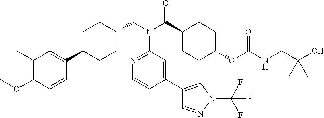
C1(C)=C(OC)C=CC(C2CCC(CN(C3=NC=CC(C4=CN(C(F)(F)F)N=C4)=C3)C(=O)C3CCC(OC(=O)NCC(O)(C)C)CC3)CC2)=C1
